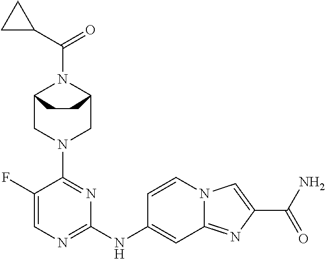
C12CN(C3=NC(NC4=CC5=NC(C(N)=O)=CN5C=C4)=NC=C3F)CC(N1C(=O)C1CC1)CC2
